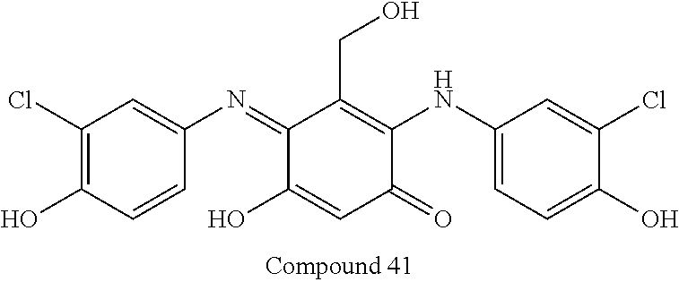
C1(Cl)=C(O)C=CC(N=C2C(O)=CC(=O)C(NC3=CC=C(O)C(Cl)=C3)=C2CO)=C1
